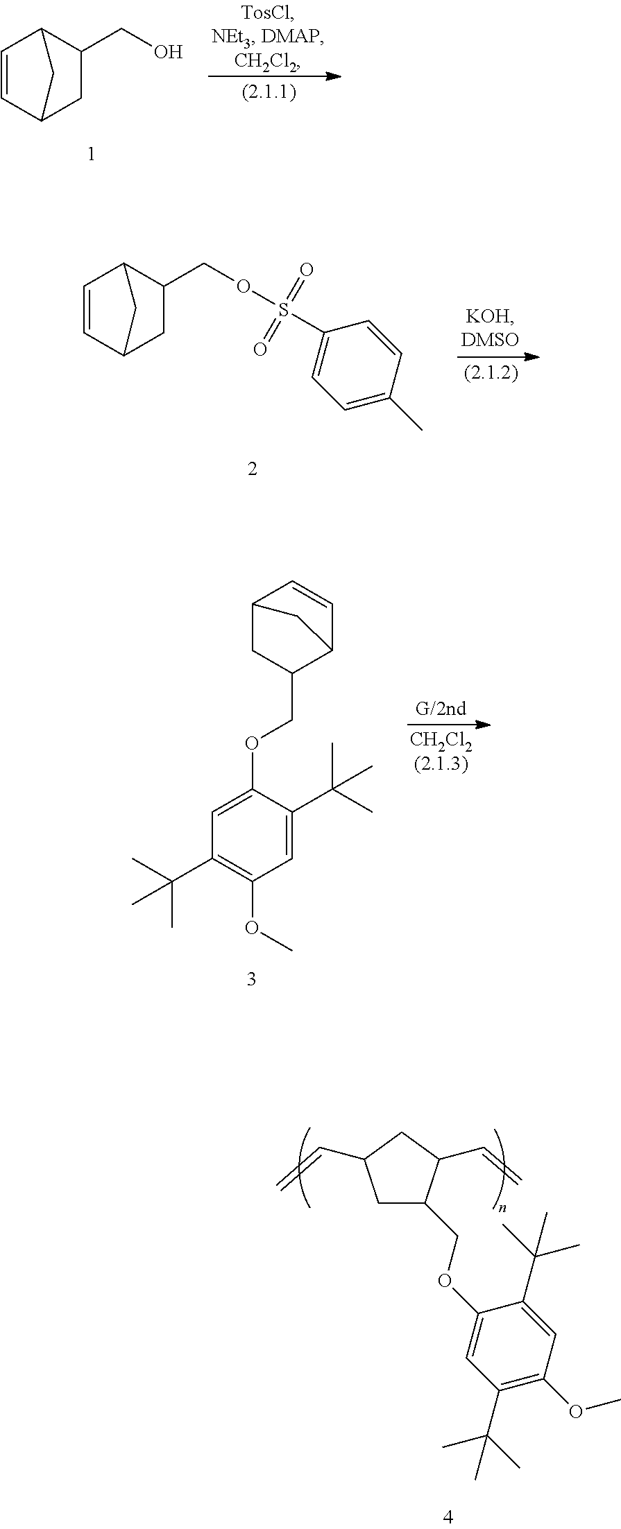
C1=CC2CC(CO)C1C2.C1=CC2CC(COS(C3=CC=C(C)C=C3)(=O)=O)C1C2.C1(OCC2C3C=CC(C2)C3)=CC(C(C)(C)C)=C(OC)C=C1C(C)(C)C.C1C(COC2=CC(C(C)(C)C)=C(OC)C=C2C(C)(C)C)C(C=C)CC1C=C
